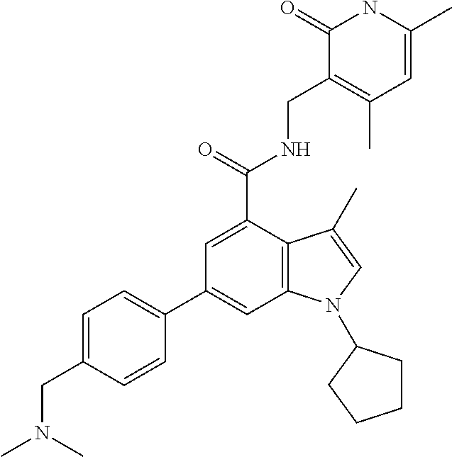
C1(C2=CC3=C(C(C(NCC4=C(C)C=C(C)NC4=O)=O)=C2)C(C)=CN3C2CCCC2)=CC=C(CN(C)C)C=C1
